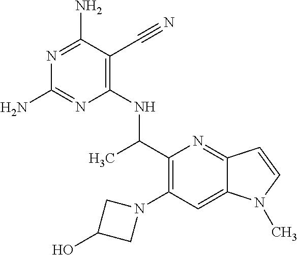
N1=C(N)C(C#N)=C(NC(C2=C(N3CC(O)C3)C=C3C(=N2)C=CN3C)C)N=C1N
